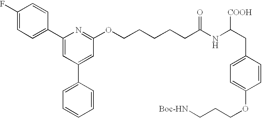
C1=C(F)C=CC(C2=CC(C3=CC=CC=C3)=CC(OCCCCCC(NC([COOH])CC3=CC=C(OCCC[Boc-HN])C=C3)=O)=N2)=C1
